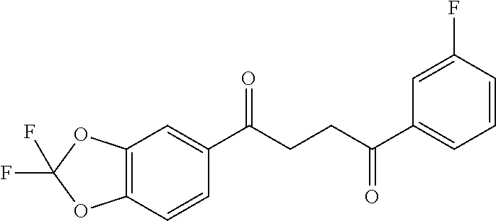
C12=C(C=CC(C(CCC(C3=CC=CC(F)=C3)=O)=O)=C1)OC(F)(F)O2
